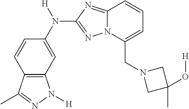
C12=C(C=C(N([H])C3=NN4C(=N3)C=CC=C4CN3CC(C)(O[H])C3)C=C1)N([H])N=C2C
